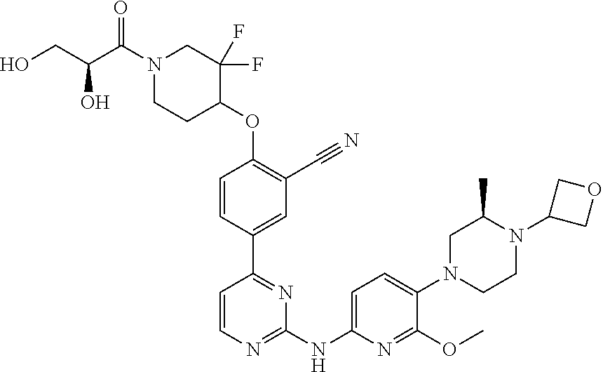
N1(C(=O)C(O)CO)CCC(OC2=C(C#N)C=C(C3=NC(NC4=CC=C(N5CCN(C6COC6)C(C)C5)C(OC)=N4)=NC=C3)C=C2)C(F)(F)C1
